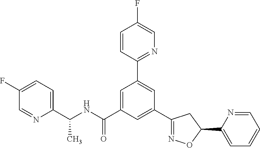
C1(C(NC(=O)C2=CC(C3=NC=C(F)C=C3)=CC(C3=NOC(C4=CC=CC=N4)C3)=C2)C)=CC=C(F)C=N1
